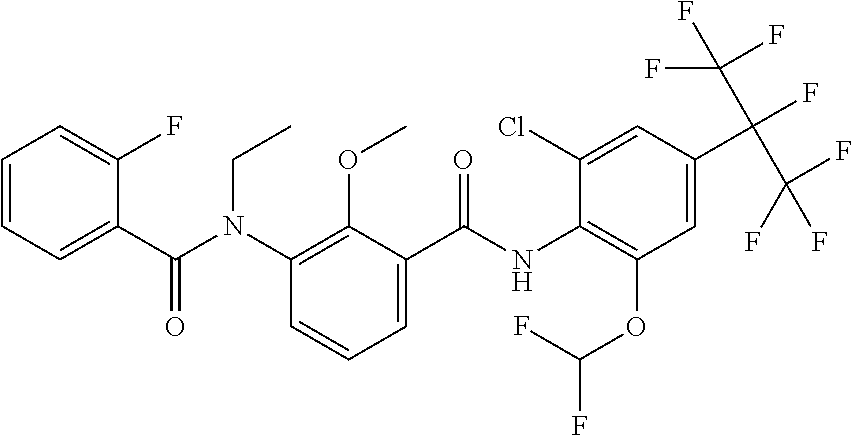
C1=CC=C(C(N(C2=C(OC)C(C(NC3=C(OC(F)F)C=C(C(C(F)(F)F)(C(F)(F)F)F)C=C3Cl)=O)=CC=C2)CC)=O)C(F)=C1
